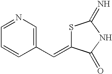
C1(C=C2SC(=N)NC2=O)=CN=CC=C1
